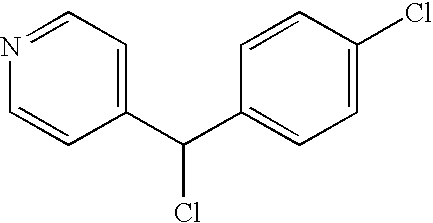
C1(C(C2=CC=C(Cl)C=C2)Cl)=CC=NC=C1
